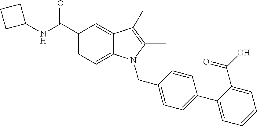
C1(NC(C2=CC=C3C(=C2)C(C)=C(C)N3CC2=CC=C(C3=CC=CC=C3C(=O)O)C=C2)=O)CCC1
